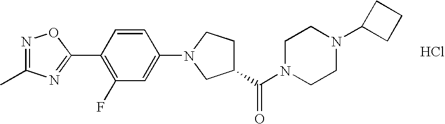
Cl.N1=C(C)N=C(C2=C(F)C=C(N3CCC(C(N4CCN(C5CCC5)CC4)=O)C3)C=C2)O1
